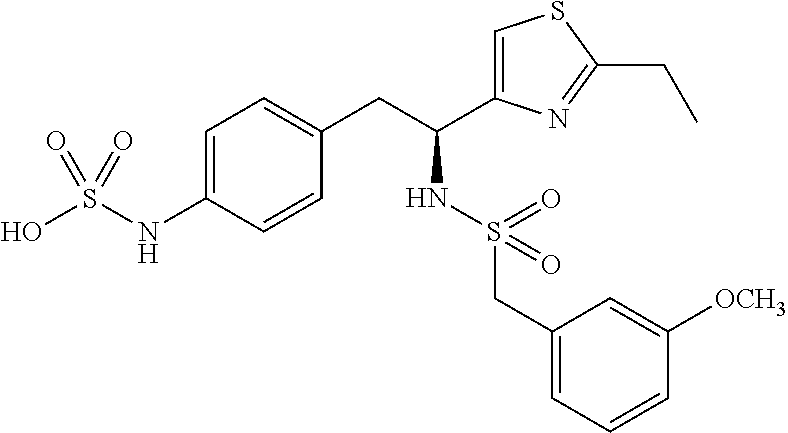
C1=C(NS(O)(=O)=O)C=CC(CC(C2=CSC(CC)=N2)NS(=O)(CC2=CC=CC([OCH3])=C2)=O)=C1
